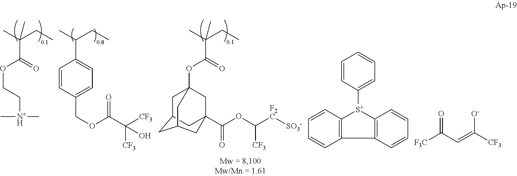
CC(CC)(C(OCC[N+H](C)C)=O)C.CC(CC)C1=CC=C(COC(C([CF3])([CF3])O)=O)C=C1.CC(CC)(C(OC12CC3CC(C(OC([F2C][SO3-])[CF3])=O)(C1)CC(C3)C2)=O)C.C1=CC2=C(C=C1)[S+](C1=CC=CC=C1)C1=C2C=CC=C1.[F3C]C(C=C([CF3])[O-])=O
